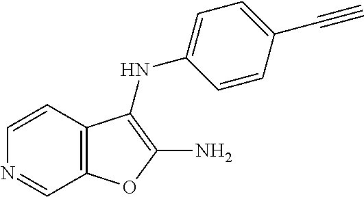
C1=CC2=C(C=N1)OC(N)=C2NC1=CC=C(C#C)C=C1
